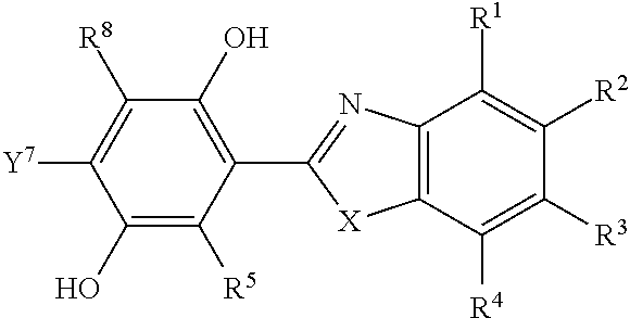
C1([Y7])=C([R8])C(O)=C(C2=NC3=C(C([R4])=C([R3])C([R2])=C3[R1])[X]2)C([R5])=C1O
